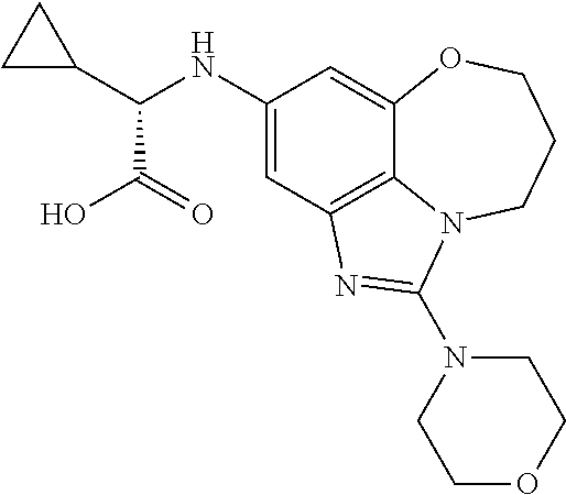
C1(NC(C2CC2)C(=O)O)=CC2=C3C(=C1)OCCCN3C(N1CCOCC1)=N2
